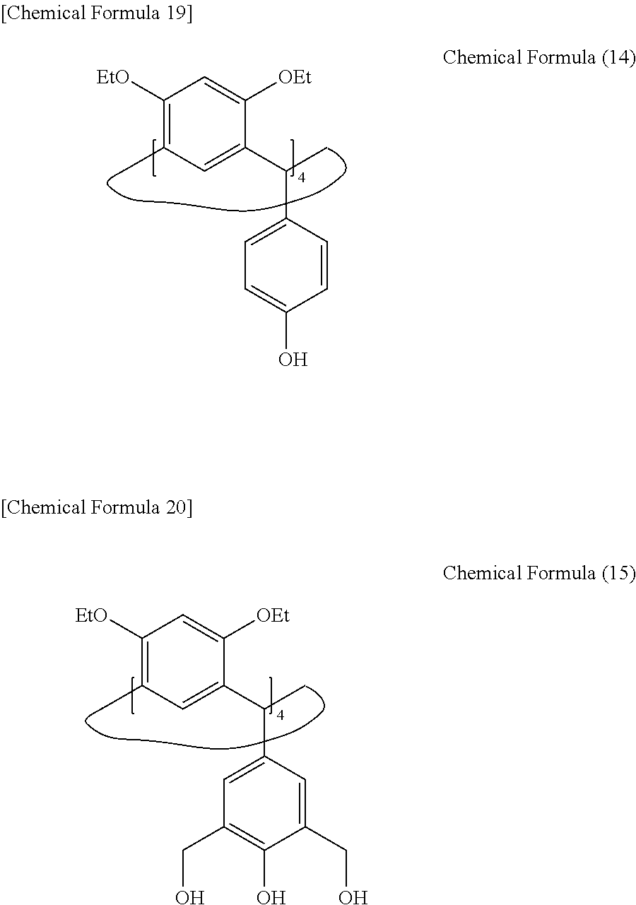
C1([EtO])=C(C)C=C(C(C2=CC=C(O)C=C2)C)C([OEt])=C1.C1([EtO])=C(C)C=C(C(C2=CC(CO)=C(O)C(CO)=C2)C)C([OEt])=C1
